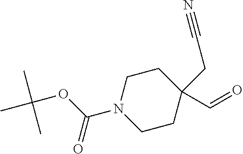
C1CC(C=O)(CC#N)CCN1C(OC(C)(C)C)=O
